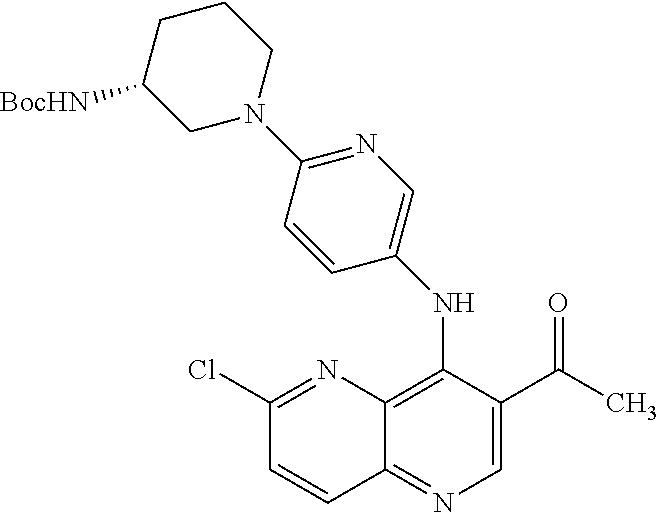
C1(Cl)=NC2=C(NC3=CN=C(N4CCCC([BocHN])C4)C=C3)C(C(=O)C)=CN=C2C=C1
